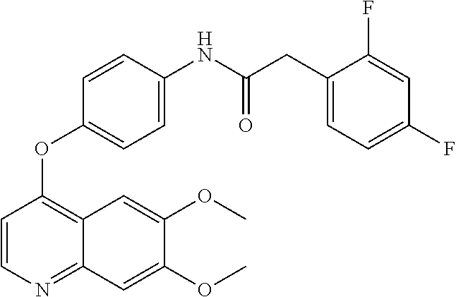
C1=CN=C2C(=C1OC1=CC=C(NC(CC3=CC=C(F)C=C3F)=O)C=C1)C=C(OC)C(OC)=C2
